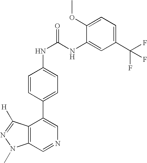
C12=C(C=NC=C1C1=CC=C(NC(NC3=CC(C(F)(F)F)=CC=C3OC)=O)C=C1)N(C)N=C2[H]
